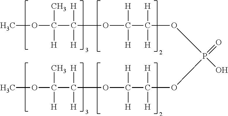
COC(C(OC(C([H])([H])OP(OC(C(OC(C(OC)(C)[H])([H])[H])([H])[H])([H])[H])(O)=O)([H])[H])([H])[H])(C)[H]
